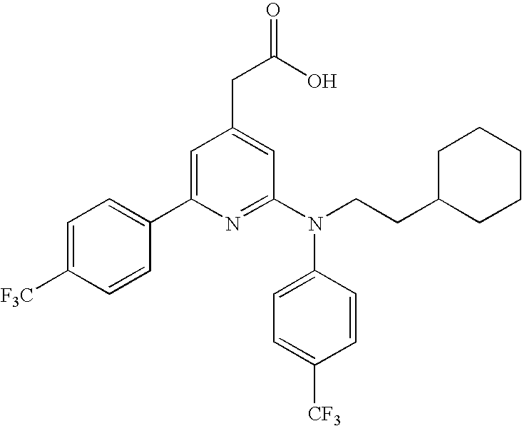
C1(C2=CC(CC(O)=O)=CC(N(CCC3CCCCC3)C3=CC=C([CF3])C=C3)=N2)=CC=C([F3C])C=C1
